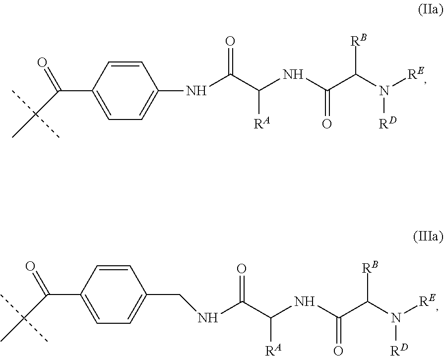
N(C(C(NC(=O)C(N([RD])[RE])[RB])[RA])=O)C1=CC=C(C(C(C)(C)C)=O)C=C1.N(C(C(NC(=O)C(N([RD])[RE])[RB])[RA])=O)CC1=CC=C(C(C(C)(C)C)=O)C=C1
